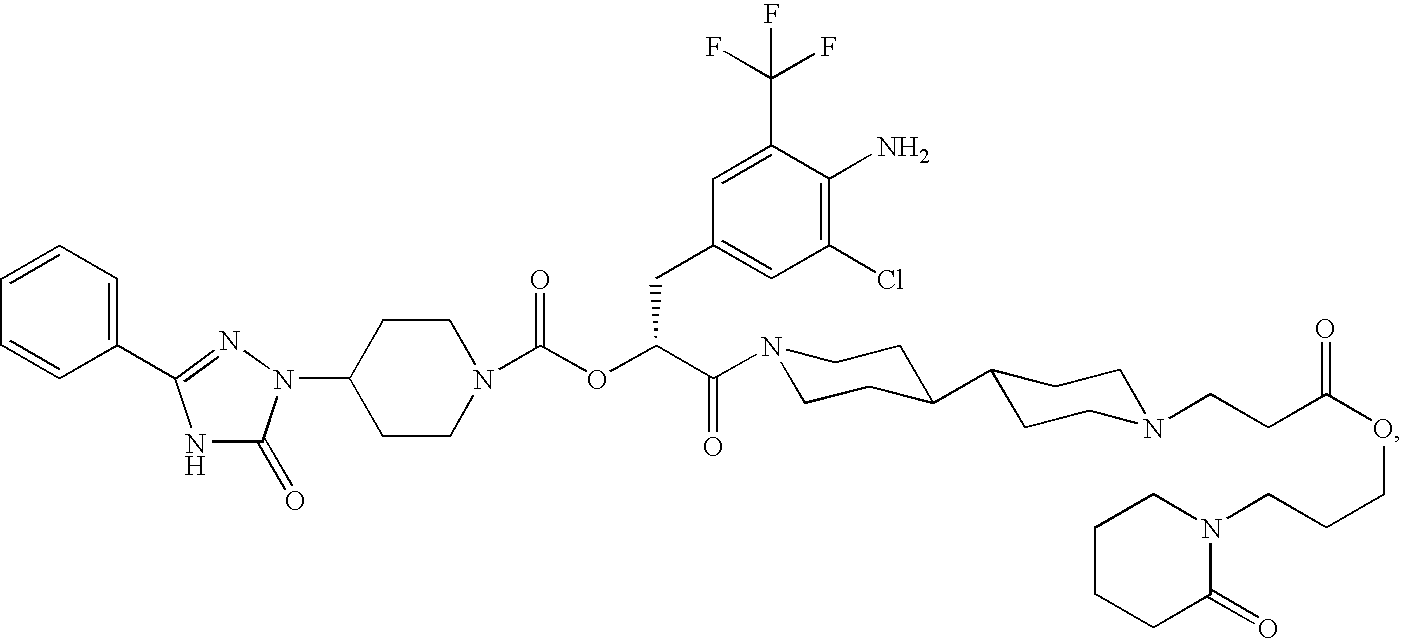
C1(N2C(=O)NC(C3=CC=CC=C3)=N2)CCN(C(OC(C(=O)N2CCC(C3CCN(CCC(OCCCN4CCCCC4=O)=O)CC3)CC2)CC2=CC(Cl)=C(N)C(C(F)(F)F)=C2)=O)CC1
